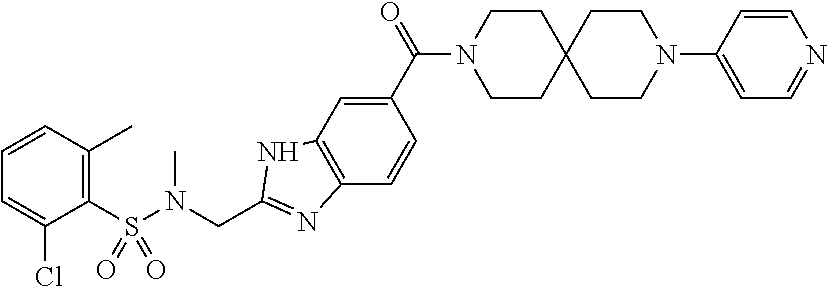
C1(S(N(CC2=NC3=C(N2)C=C(C(N2CCC4(CC2)CCN(C2=CC=NC=C2)CC4)=O)C=C3)C)(=O)=O)=C(C)C=CC=C1Cl
